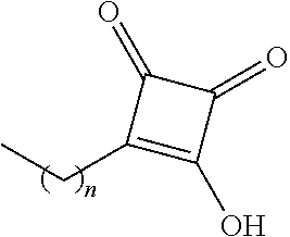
C1(CC)=C(O)C(=O)C1=O
